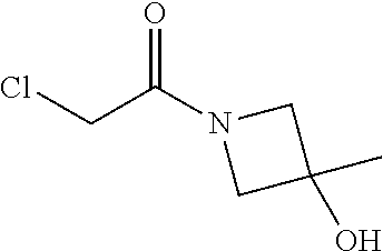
ClCC(N1CC(O)(C)C1)=O
